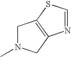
C1N(C)CC2=C1SC=N2
